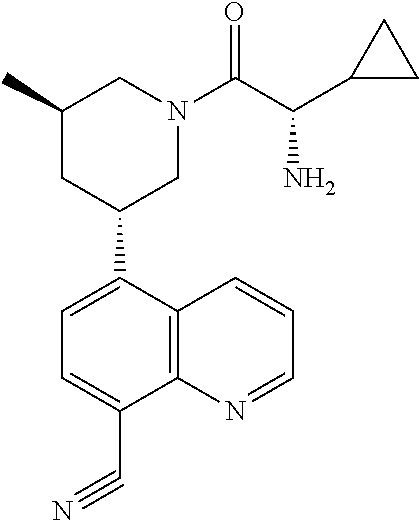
C1(C2=CC=C(C#N)C3=C2C=CC=N3)CC(C)CN(C(=O)C(C2CC2)N)C1
